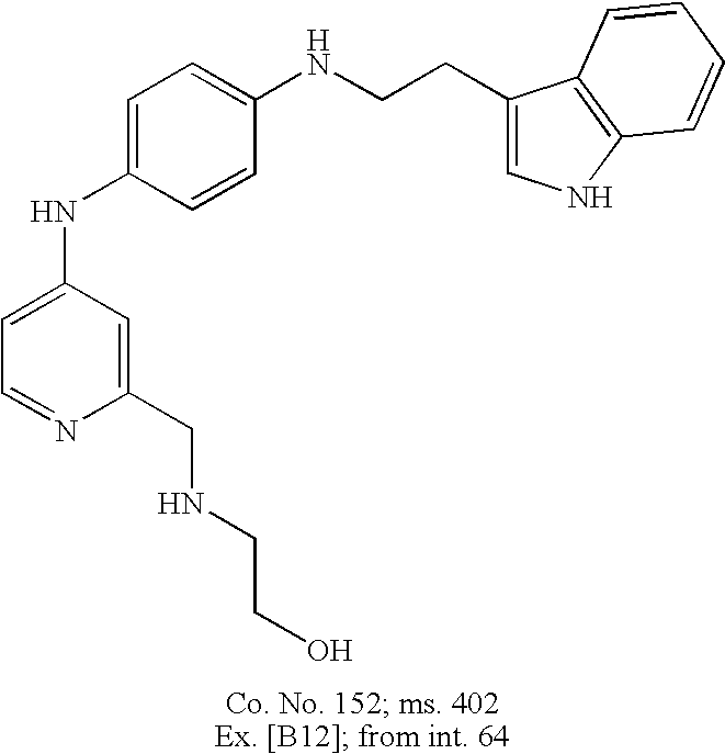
C1=C(NC2=CC=C(NCCC3=CNC4=C3C=CC=C4)C=C2)C=C(CNCCO)N=C1
